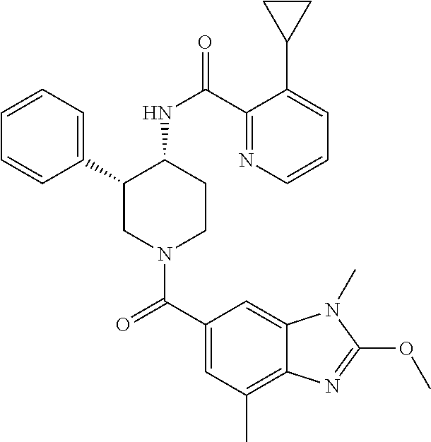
C1(C2CN(C(C3=CC(C)=C4C(=C3)N(C)C(OC)=N4)=O)CCC2NC(=O)C2=NC=CC=C2C2CC2)=CC=CC=C1
